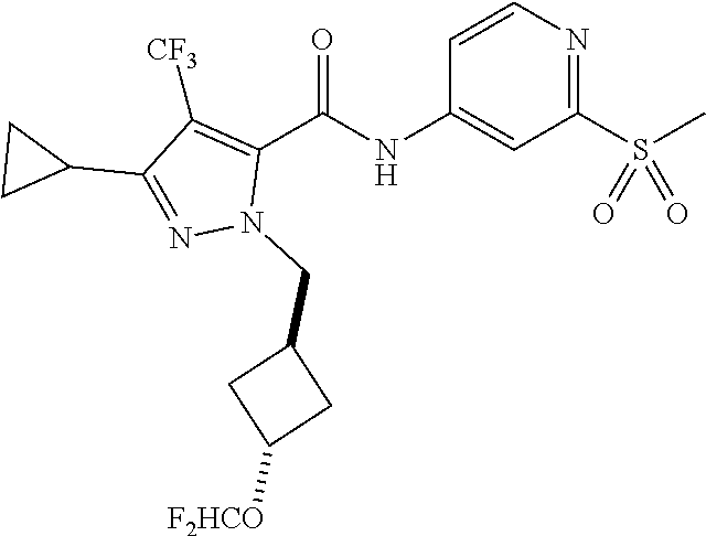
C1=CN=C(S(C)(=O)=O)C=C1NC(C1=C([CF3])C(C2CC2)=NN1CC1CC([F2HCO])C1)=O
